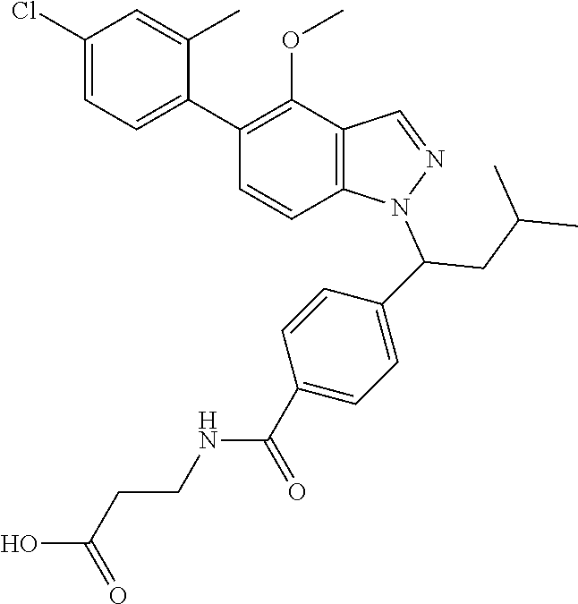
C1(Cl)=CC=C(C2=C(OC)C3=C(C=C2)N(C(CC(C)C)C2=CC=C(C(NCCC(O)=O)=O)C=C2)N=C3)C(C)=C1
